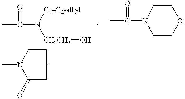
CC(N([CH2CH2]O)[C1C2-alkyl])=O.CC(N1CCOCC1)=O.CN1C(=O)CCC1
